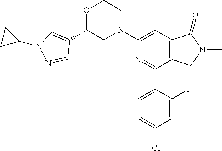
C1(C2=CN(C3CC3)N=C2)OCCN(C2=CC3=C(C(C4=CC=C(Cl)C=C4F)=N2)CN(C)C3=O)C1
